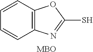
C1=CC2=C(C=C1)OC(S)=N2.[MBO]
